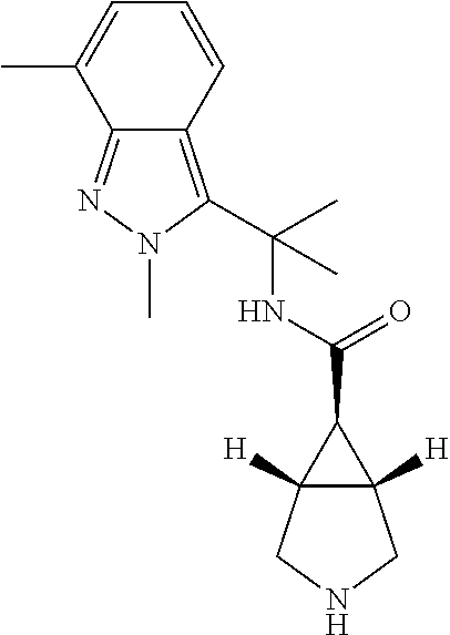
C12([H])C([H])(CNC1)C2C(=O)NC(C)(C)C1=C2C(=NN1C)C(C)=CC=C2
